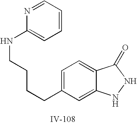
C1=C(CCCCNC2=CC=CC=N2)C=C2C(=C1)C(=O)NN2
